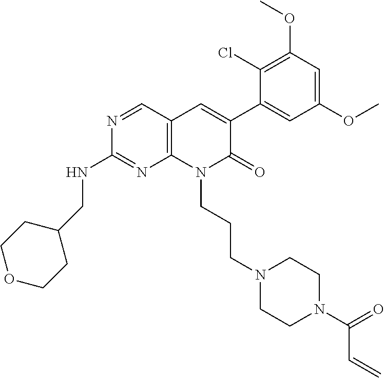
C1(NCC2CCOCC2)=NC2=C(C=C(C3=CC(OC)=CC(OC)=C3Cl)C(=O)N2CCCN2CCN(C(C=C)=O)CC2)C=N1
